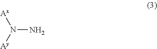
N(N)([Ay])[Ax]
